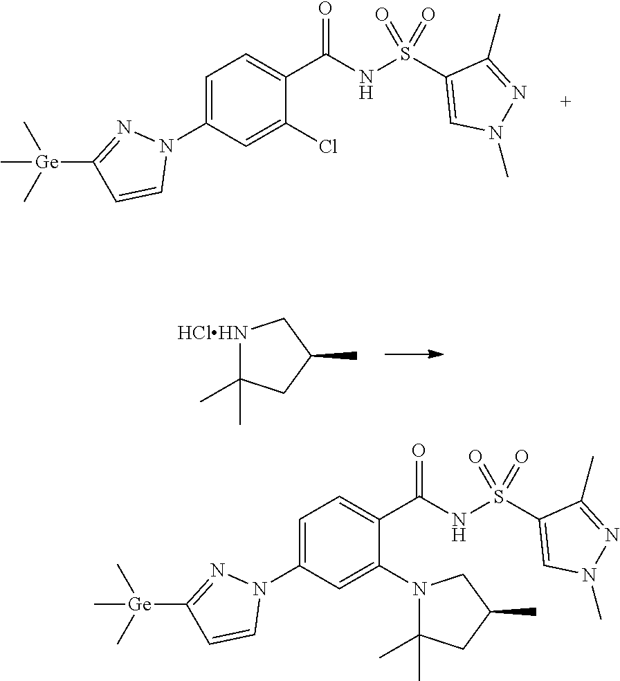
C1=C(N2N=C([Ge](C)(C)C)C=C2)C=C(Cl)C(C(NS(C2=CN(C)N=C2C)(=O)=O)=O)=C1.[HClHN]1C(C)(C)CC(C)C1.C1=C(N2N=C([Ge](C)(C)C)C=C2)C=C(N2C(C)(C)CC(C)C2)C(C(NS(C2=CN(C)N=C2C)(=O)=O)=O)=C1
